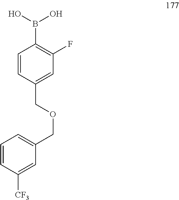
C1=CC(COCC2=CC=CC([CF3])=C2)=CC(F)=C1B(O)O
